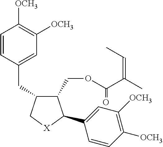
C1=CC(CC2C(COC(C(C)=CC)=O)C(C3=CC([OCH3])=C([OCH3])C=C3)[X]C2)=CC([OCH3])=C1[OCH3]
